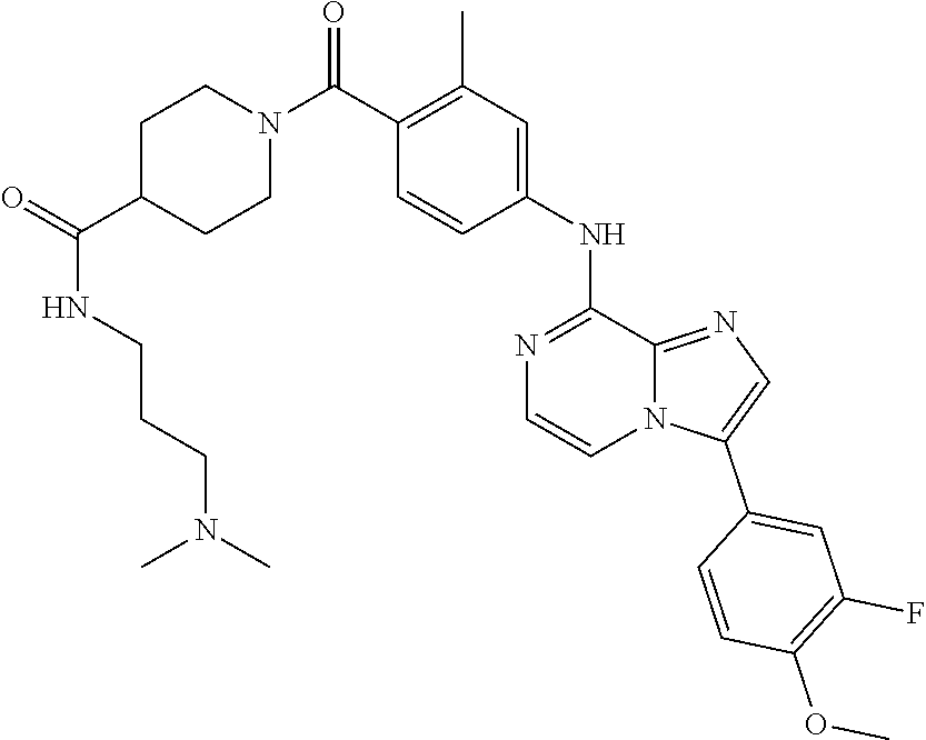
C1(C2=CN=C3N2C=CN=C3NC2=CC(C)=C(C(N3CCC(C(=O)NCCCN(C)C)CC3)=O)C=C2)=CC(F)=C(OC)C=C1
